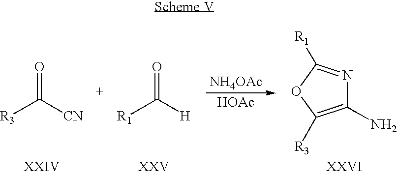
[R3]C([CN])=O.[R1]C([H])=O.[NH4OAc].[HOAc].N1=C([R1])OC([R3])=C1N
